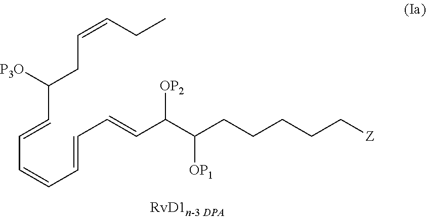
C(C=CC=CC=CC=CC(C(CCCCC[Z])[OP1])[OP2])([P3O])CC=CCC
